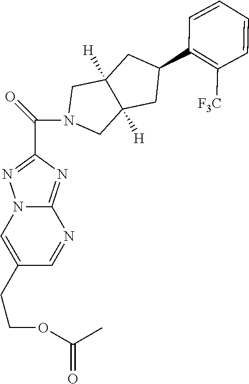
C12=NC(C(N3CC4([H])C([H])(C3)CC(C3=C([F3C])C=CC=C3)C4)=O)=NN1C=C(CCOC(C)=O)C=N2
